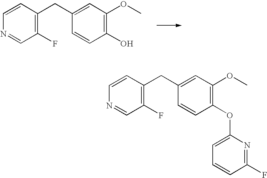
C1(F)=C(CC2=CC(OC)=C(O)C=C2)C=CN=C1.C1(F)=C(CC2=CC(OC)=C(OC3=CC=CC(F)=N3)C=C2)C=CN=C1
